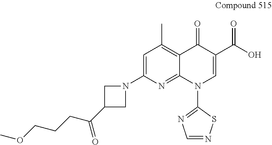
C1=C(N2CC(C(CCCOC)=O)C2)N=C2C(=C1C)C(=O)C(C(O)=O)=CN2C1=NC=NS1
